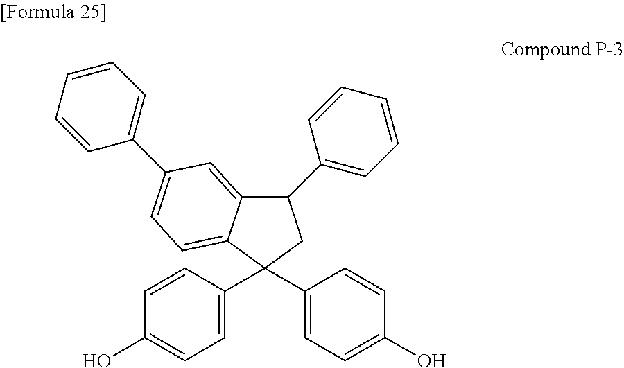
C1=C(C2(C3=CC=C(O)C=C3)CC(C3=CC=CC=C3)C3=CC(C4=CC=CC=C4)=CC=C23)C=CC(O)=C1
